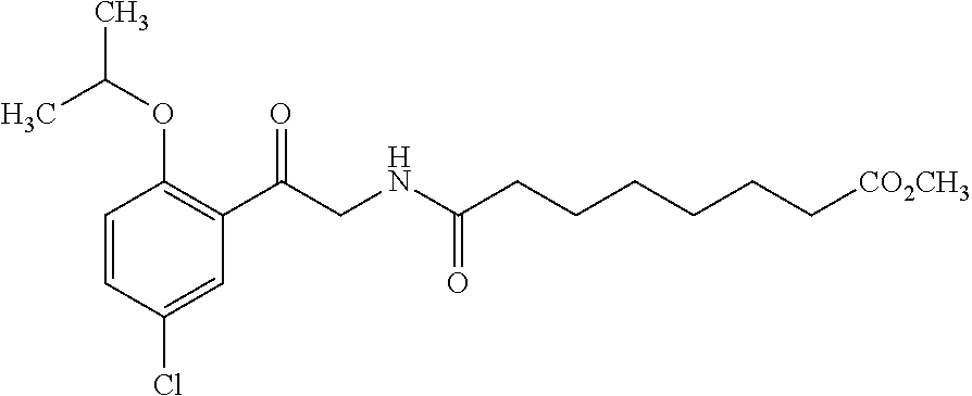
C1=CC(Cl)=CC(C(CNC(CCCCCC[CO2CH3])=O)=O)=C1OC(C)C
